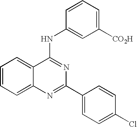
C1=CC=C2C(=C1)C(NC1=CC([CO2H])=CC=C1)=NC(C1=CC=C(Cl)C=C1)=N2
